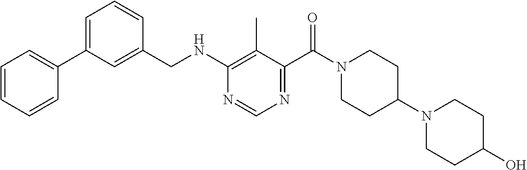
C1=CC=CC(C2=CC=CC(CNC3=C(C)C(C(N4CCC(N5CCC(O)CC5)CC4)=O)=NC=N3)=C2)=C1
